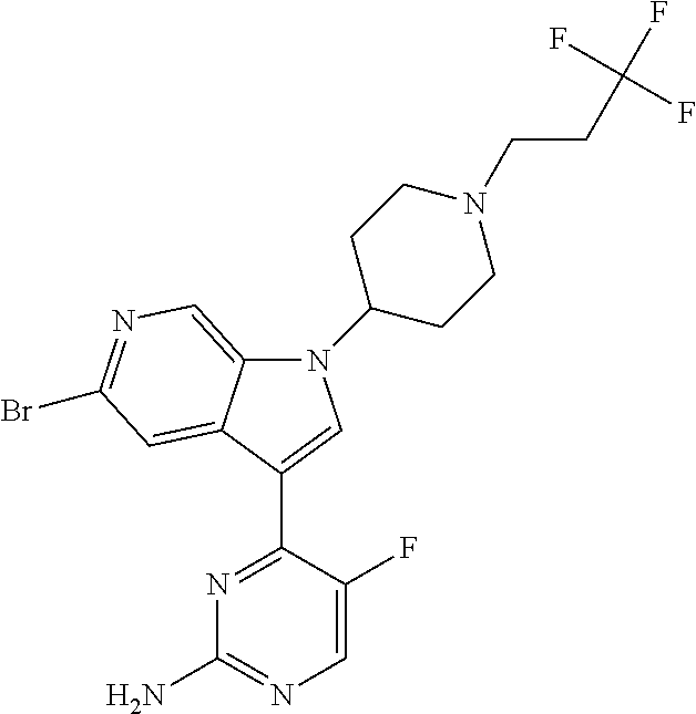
N1=C(C2=CN(C3CCN(CCC(F)(F)F)CC3)C3=CN=C(Br)C=C32)C(F)=CN=C1N
